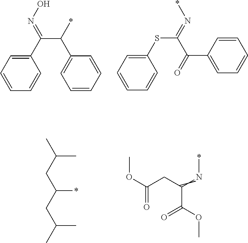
C1=CC=CC(C(C(C2=CC=CC=C2)*)=NO)=C1.C1=CC=CC(SC(C(=O)C2=CC=CC=C2)=N*)=C1.COC(=O)CC(N*)C(OC)=O.CC(CC(CC(C)C)*)C
